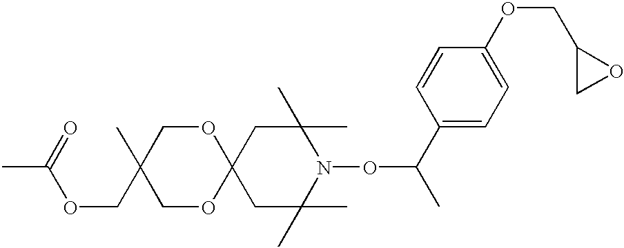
C1C(C)(C)N(OC(C)C2=CC=C(OCC3CO3)C=C2)C(C)(C)CC12OCC(C)(COC(C)=O)CO2
